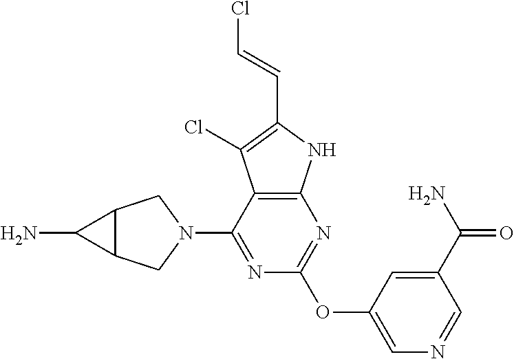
N1=C(N2CC3C(C2)C3N)C2=C(N=C1OC1=CN=CC(C(=O)N)=C1)NC(C=CCl)=C2Cl
